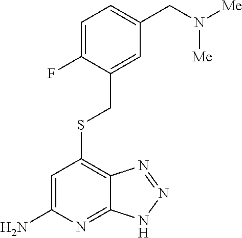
C1=C(N)N=C2C(=C1SCC1=CC(CN([Me])[Me])=CC=C1F)N=NN2
